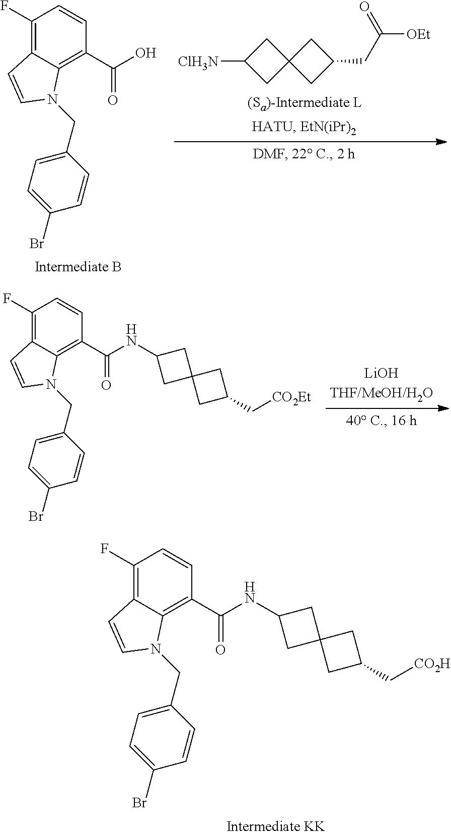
C1=CC(C(O)=O)=C2C(=C1F)C=CN2CC1=CC=C(Br)C=C1.C1C([ClH3N])CC12CC(CC([OEt])=O)C2.C1=CC(C(=O)NC2CC3(CC(C[CO2Et])C3)C2)=C2C(=C1F)C=CN2CC1=CC=C(Br)C=C1.C1=CC(C(=O)NC2CC3(CC(C[CO2H])C3)C2)=C2C(=C1F)C=CN2CC1=CC=C(Br)C=C1
